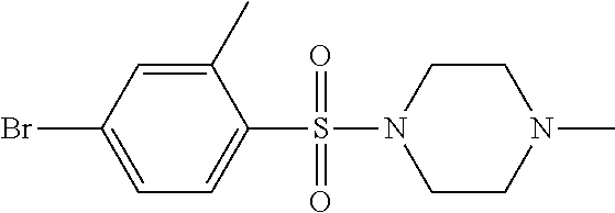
C1(C)=CC(Br)=CC=C1S(N1CCN(C)CC1)(=O)=O
